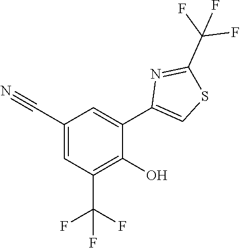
C1=C(C#N)C=C(C2=CSC(C(F)(F)F)=N2)C(O)=C1C(F)(F)F
